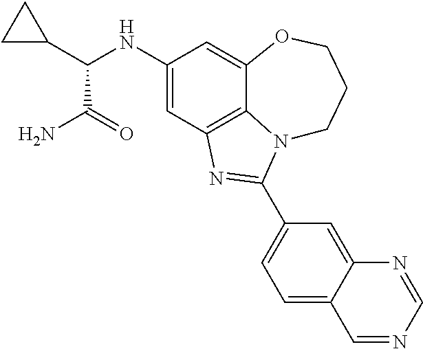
C1(NC(C2CC2)C(N)=O)=CC2=C3C(=C1)OCCCN3C(C1=CC=C3C(=C1)N=CN=C3)=N2
